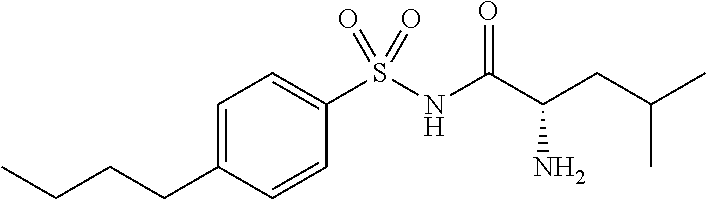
C1=C(CCCC)C=CC(S(NC(C(CC(C)C)N)=O)(=O)=O)=C1
